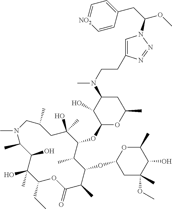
C1(O)(C)C(CC)OC(=O)C(C)C(OC2CC(OC)(C)C(O)C(C)O2)C(C)C(OC2OC(C)CC(N(C)CCC3=CN(C(OC)CC4=CC=[NO2]C=C4)N=N3)C2O)C(O)(C)CC(C)CN(C)C(C)C1O
